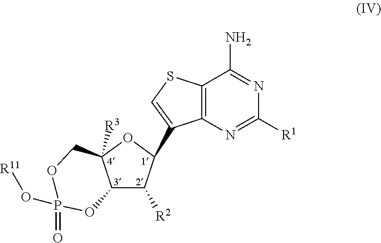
C12=C(N=C([R1])N=C1N)C(C1C([R2])C3C([R3])(O1)COP(=O)(O[R11])O3)=CS2
